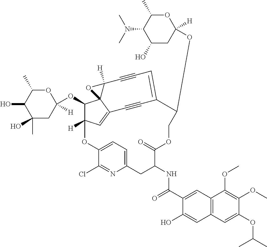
O1C(C)C(O)C(O)(C)CC1(OC1C2([H])C=C3C14C([H])(O4)C#CC=C(C#C3)C(OC1([H])OC(C)C(N(C)C)C(O)C1)COC(=O)C(NC(C1=CC3=C(C=C1O)C=C(OC(C)C)C(OC)=C3OC)=O)CC1=CC=C(O2)C(Cl)=N1)[H]
